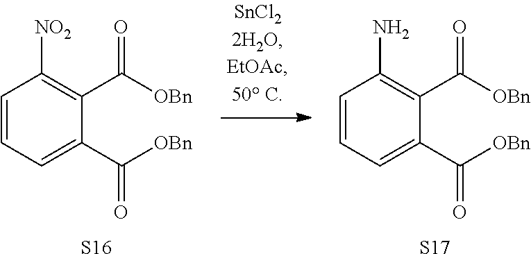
C1=CC=C(C([OBn])=O)C(C([OBn])=O)=C1[NO2].[S16].C1=CC=C(C([OBn])=O)C(C([OBn])=O)=C1N.[S17]
